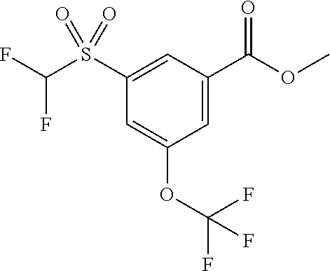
C1=C(S(C(F)F)(=O)=O)C=C(OC(F)(F)F)C=C1C(OC)=O
